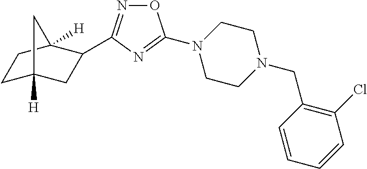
O1N=C(C2CC3([H])CCC2([H])C3)N=C1N1CCN(CC2=C(Cl)C=CC=C2)CC1
